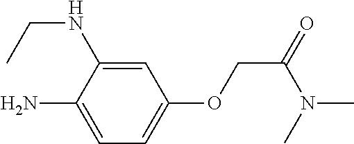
CCNC1=CC(OCC(N(C)C)=O)=CC=C1N
